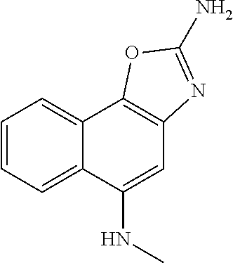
C12=CC=CC=C1C(NC)=CC1=C2OC(N)=N1
